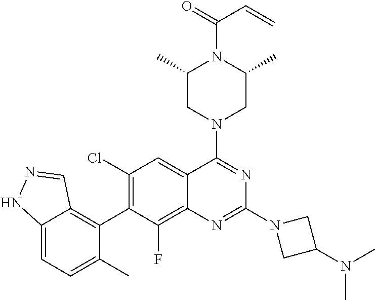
C12=CC=C(C)C(C3=C(Cl)C=C4C(=C3F)N=C(N3CC(N(C)C)C3)N=C4N3CC(C)N(C(=O)C=C)C(C)C3)=C1C=NN2
